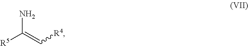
NC(=C[R4])[R5]
